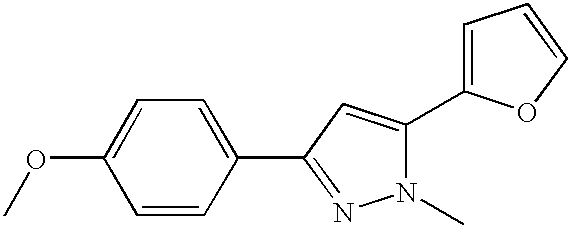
C1=CC(C2=NN(C)C(C3=CC=CO3)=C2)=CC=C1OC
